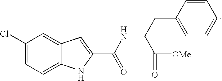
C1(Cl)=CC=C2C(=C1)C=C(C(NC(C(=O)[OMe])CC1=CC=CC=C1)=O)N2
